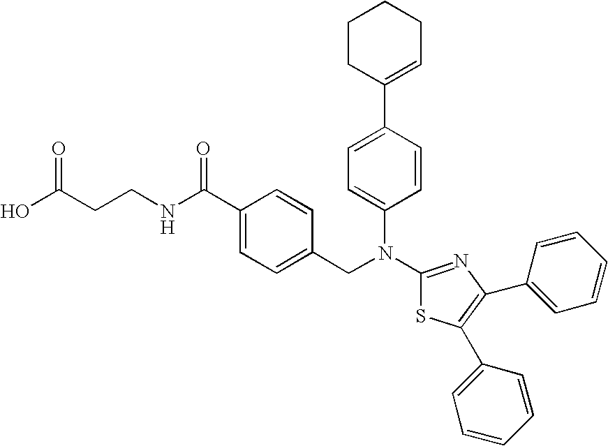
C1(C2=CC=C(N(C3=NC(C4=CC=CC=C4)=C(C4=CC=CC=C4)S3)CC3=CC=C(C(NCCC(O)=O)=O)C=C3)C=C2)=CCCCC1
